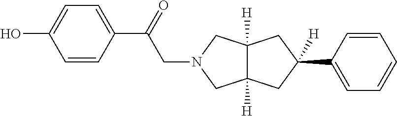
C1=C(C(CN2CC3([H])C([H])(C2)CC(C2=CC=CC=C2)([H])C3)=O)C=CC(O)=C1
